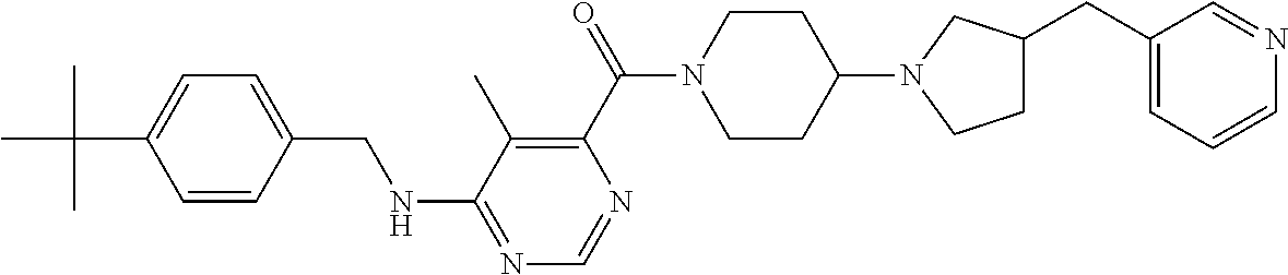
C1=CC(CNC2=NC=NC(C(=O)N3CCC(N4CCC(CC5=CC=CN=C5)C4)CC3)=C2C)=CC=C1C(C)(C)C
